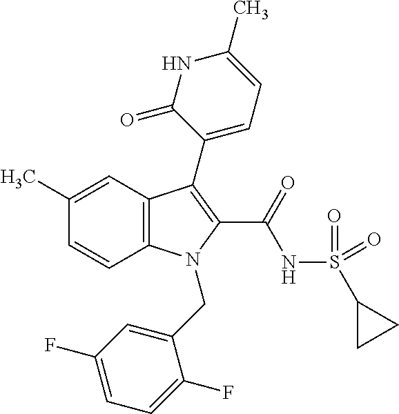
C1(C)=CC2=C(C=C1)N(CC1=CC(F)=CC=C1F)C(C(NS(C1CC1)(=O)=O)=O)=C2C1=CC=C(C)NC1=O
